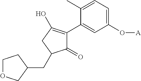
C1(=O)C(C2=CC(O[A])=CC=C2C)=C(O)CC1CC1CCOC1
